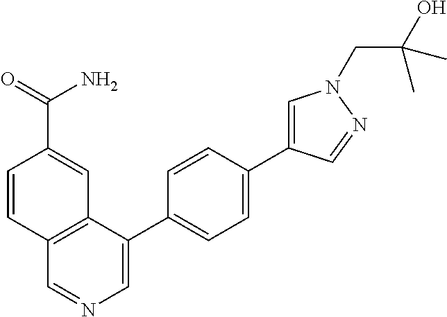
C1=CC2=C(C=C1C(N)=O)C(C1=CC=C(C3=CN(CC(C)(O)C)N=C3)C=C1)=CN=C2
